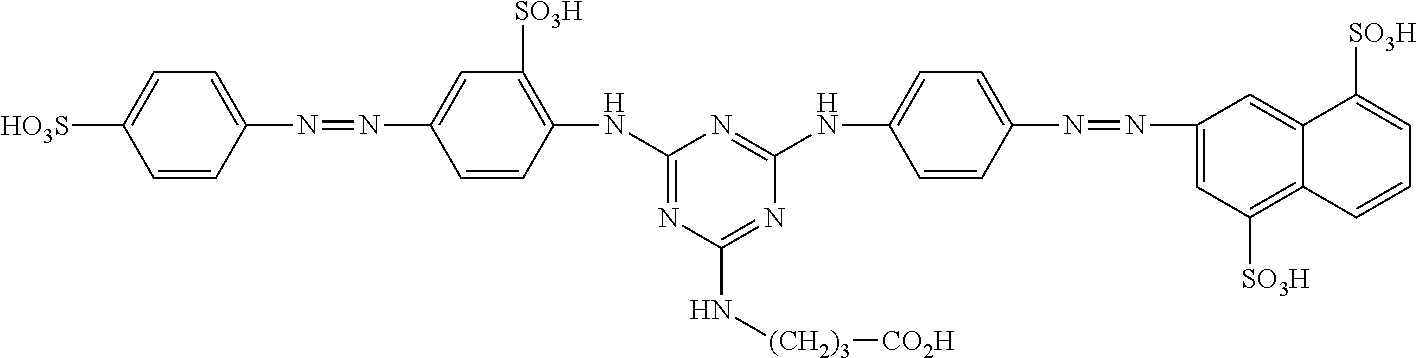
C1=CC(N=NC2=CC([SO3H])=C(NC3=NC(N[(CH2)3][CO2H])=NC(NC4=CC=C(N=NC5=CC([SO3H])=C6C(=C5)C([SO3H])=CC=C6)C=C4)=N3)C=C2)=CC=C1[HO3S]
